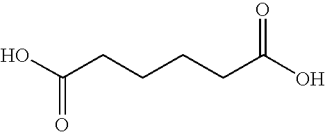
C(CCCCC(O)=O)(O)=O
